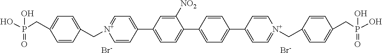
C1=CC(C2=CC=C(C3=CC=C(C4=CC=[N+](CC5=CC=C(CP(O)(O)=O)C=C5)C=C4)C=C3)C([NO2])=C2)=CC=[N+]1CC1=CC=C(CP(O)(O)=O)C=C1.[Br-].[Br-]
